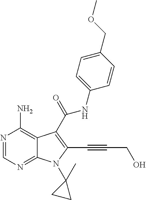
N1=CN=C2C(=C1N)C(C(NC1=CC=C(COC)C=C1)=O)=C(C#CCO)N2C1(C)CC1
